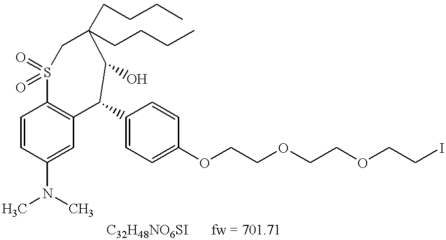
C1=CC(N(C)C)=CC2=C1S(=O)(=O)CC(CCCC)(CCCC)C(O)C2C1=CC=C(OCCOCCOCCI)C=C1.[C32H48NO6SI].[fw = 701.71]
